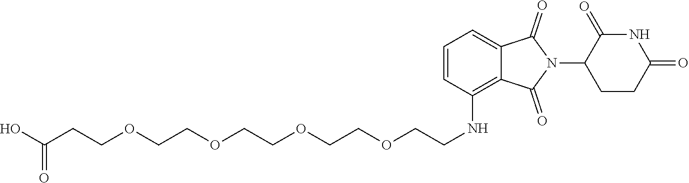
OC(CCOCCOCCOCCOCCNC1=C2C(=CC=C1)C(=O)N(C1CCC(=O)NC1=O)C2=O)=O
